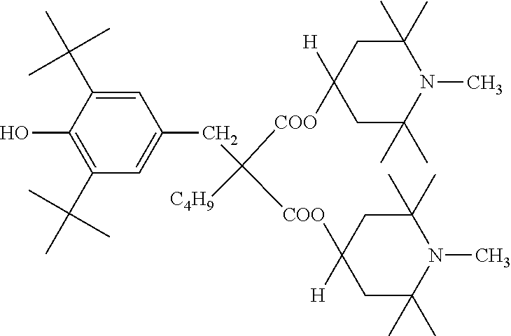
C1(C(C)(C)C)=C(O)C(C(C)(C)C)=CC(CC([COO]C2([H])CC(C)(C)N(C)C(C)(C)C2)([C4H9])[COO]C2([H])CC(C)(C)N(C)C(C)(C)C2)=C1
